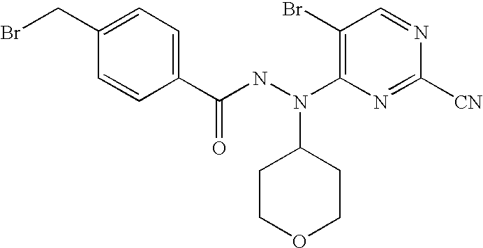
C1(N(NC(C2=CC=C(CBr)C=C2)=O)C2CCOCC2)=C(Br)C=NC([CN])=N1
